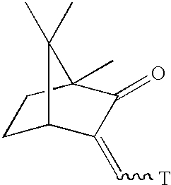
C1C2C(=C[T])C(=O)C(C)(C1)C2(C)C
